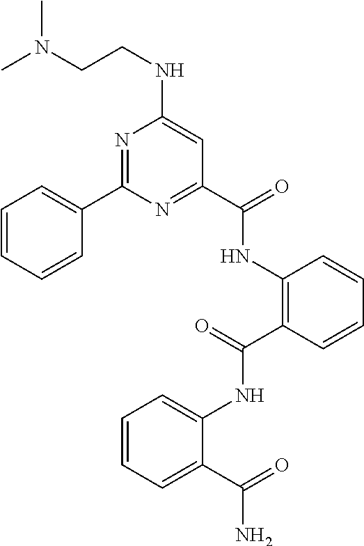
C1=CC=CC(C2=NC(NCCN(C)C)=CC(C(NC3=C(C(NC4=CC=CC=C4C(=O)N)=O)C=CC=C3)=O)=N2)=C1
